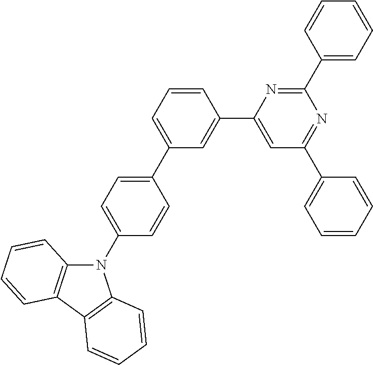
C1(C2=CC(C3=CC=CC=C3)=NC(C3=CC=CC=C3)=N2)=CC(C2=CC=C(N3C4=C(C5=C3C=CC=C5)C=CC=C4)C=C2)=CC=C1
